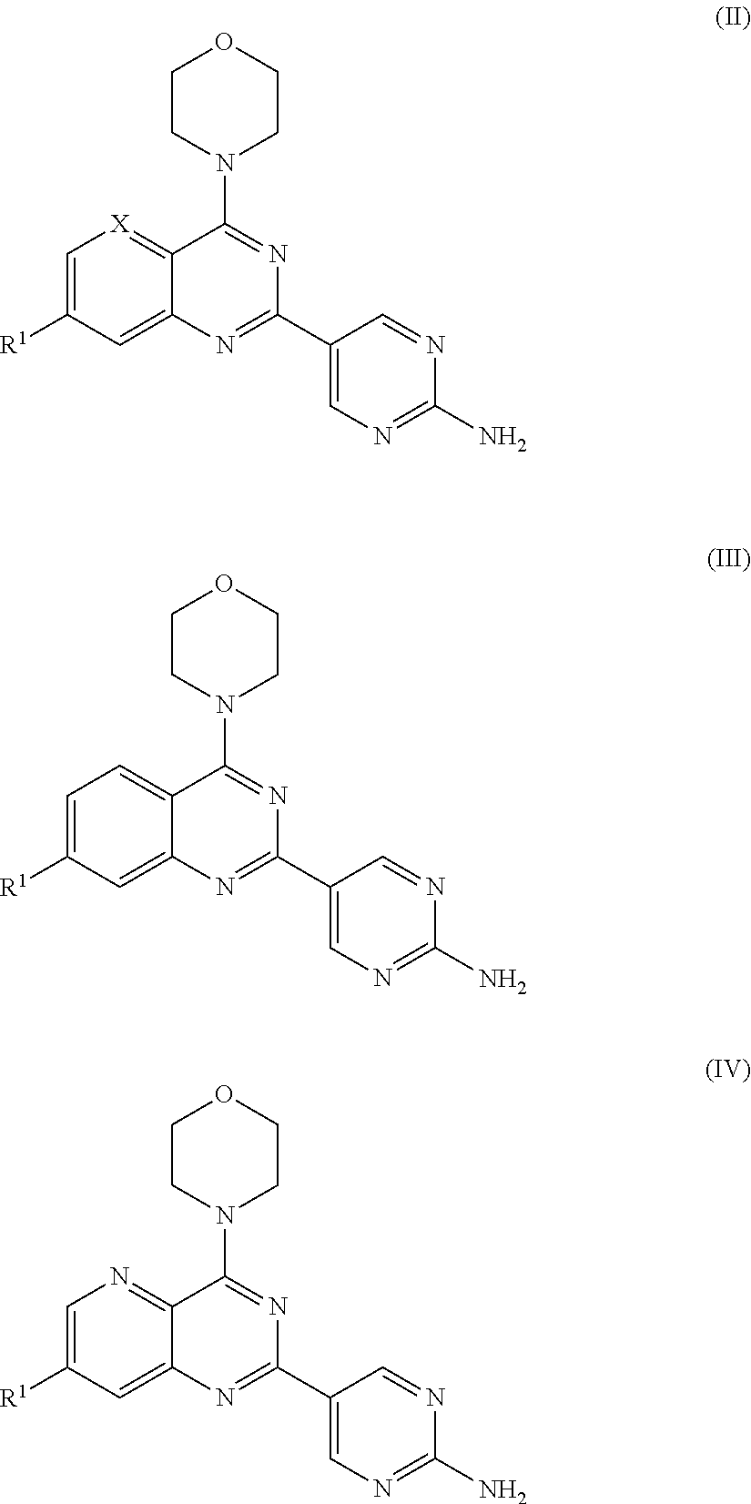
C1=C([R1])C=C2C(=[X]1)C(N1CCOCC1)=NC(C1=CN=C(N)N=C1)=N2.C1=C([R1])C=C2C(=C1)C(N1CCOCC1)=NC(C1=CN=C(N)N=C1)=N2.C1=C([R1])C=C2C(=N1)C(N1CCOCC1)=NC(C1=CN=C(N)N=C1)=N2
